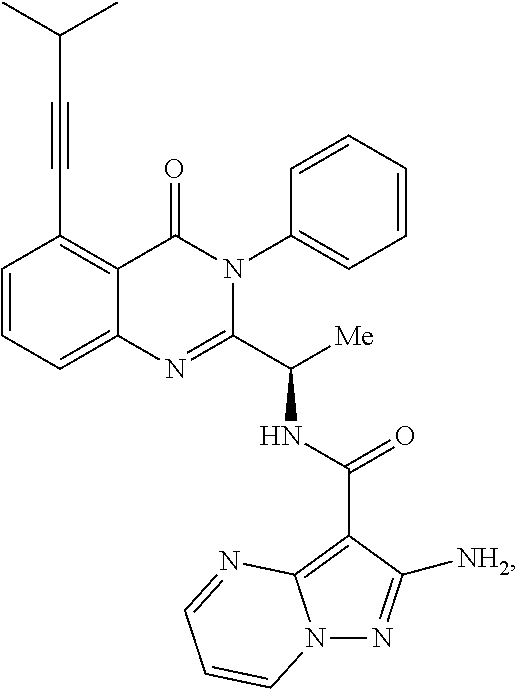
C(#CC1=C2C(=CC=C1)N=C(C([Me])NC(C1=C3N(N=C1[NH2])C=CC=N3)=O)N(C1=CC=CC=C1)C2=O)C(C)C
